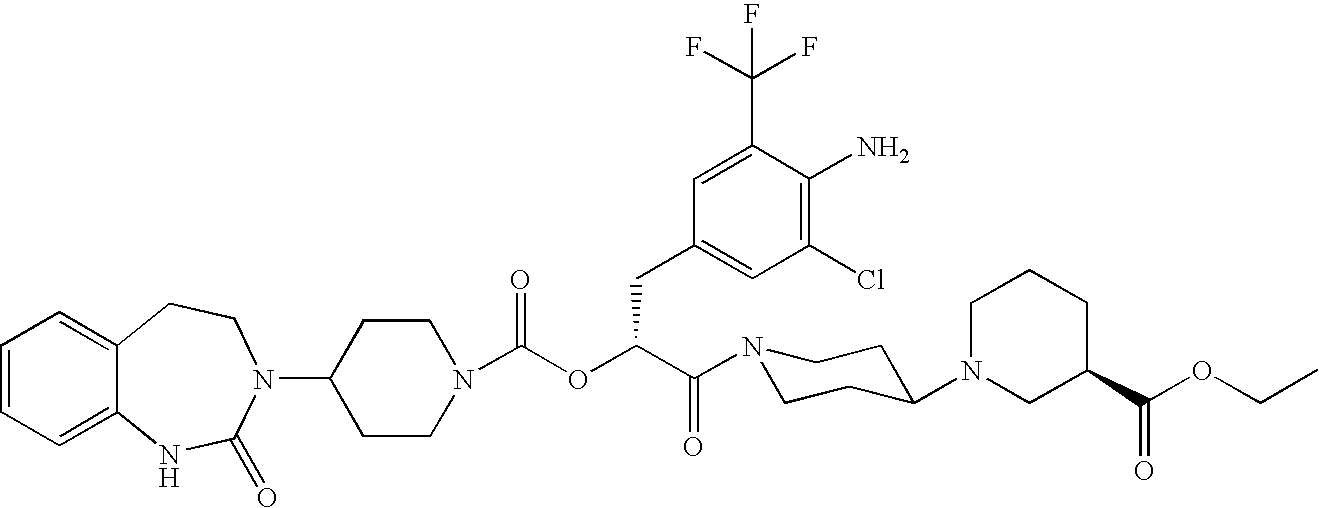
C1(N2C(=O)NC3=CC=CC=C3CC2)CCN(C(OC(C(N2CCC(N3CC(C(OCC)=O)CCC3)CC2)=O)CC2=CC(Cl)=C(N)C(C(F)(F)F)=C2)=O)CC1
